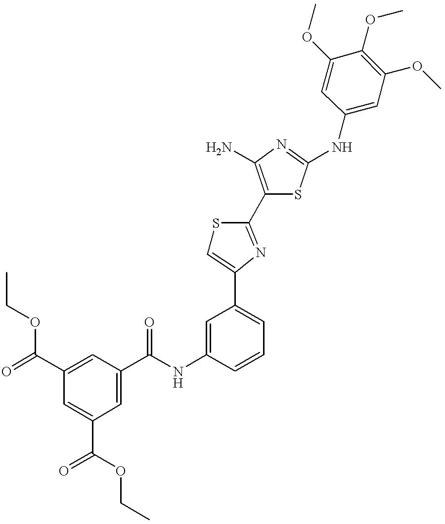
C(NC1=CC(C2=CSC(C3=C(N)N=C(NC4=CC(OC)=C(OC)C(OC)=C4)S3)=N2)=CC=C1)(=O)C1=CC(C(=O)OCC)=CC(C(=O)OCC)=C1
